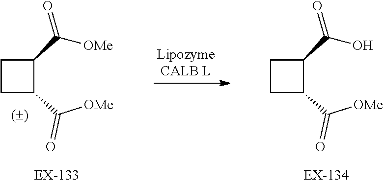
[OMe]C(C1C(C(=O)O)CC1)=O.[OMe]C(C1C(C(=O)[OMe])CC1)=O
